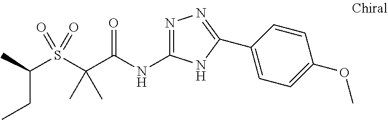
N1=C(NC(C(S(C(C)CC)(=O)=O)(C)C)=O)NC(C2=CC=C(OC)C=C2)=N1
